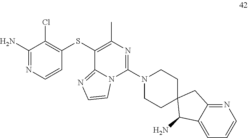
NC1=NC=CC(SC2=C(C)N=C(N3CCC4(CC3)C(N)C3=CC=CN=C3C4)N3C2=NC=C3)=C1Cl
